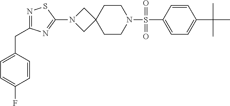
C1=C(S(N2CCC3(CC2)CN(C2=NC(CC4=CC=C(F)C=C4)=NS2)C3)(=O)=O)C=CC(C(C)(C)C)=C1
